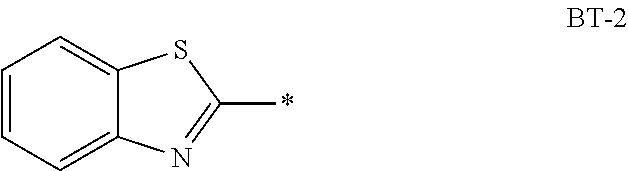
C1=CC=C2C(=C1)SC(*)=N2
